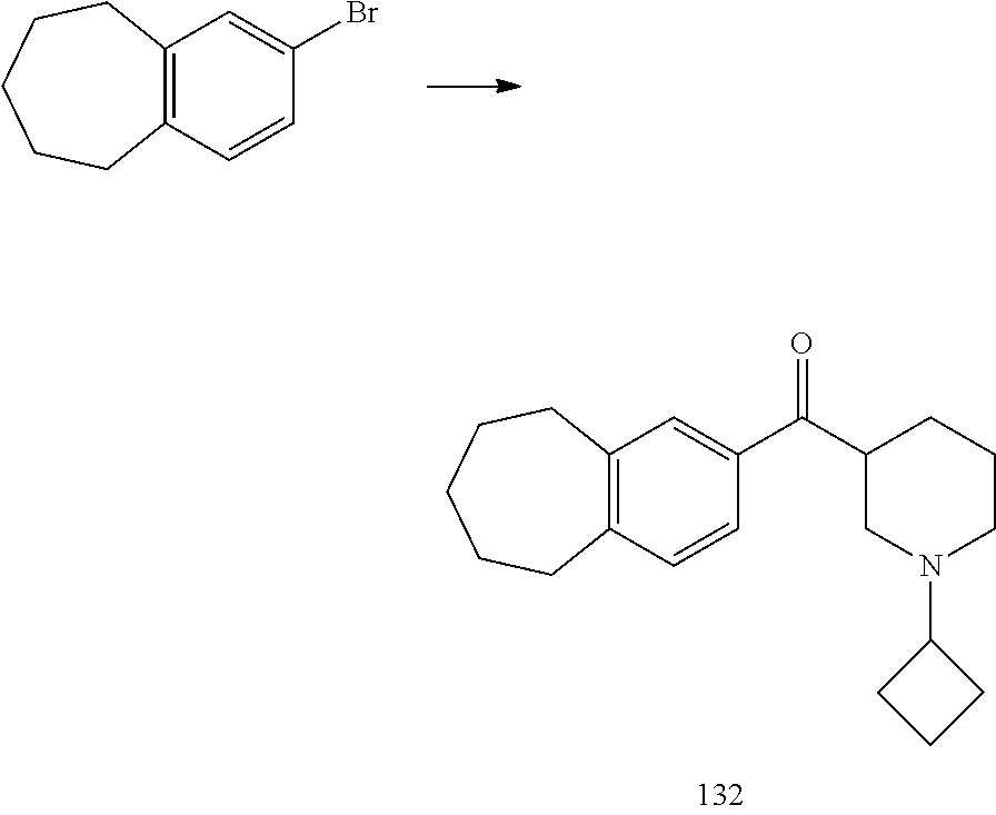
C(C1CN(C2CCC2)CCC1)(=O)C1=CC2=C(C=C1)CCCCC2.C12=C(C=CC(Br)=C1)CCCCC2
